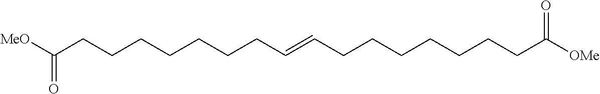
[MeO]C(CCCCCCCC=CCCCCCCCC([OMe])=O)=O
